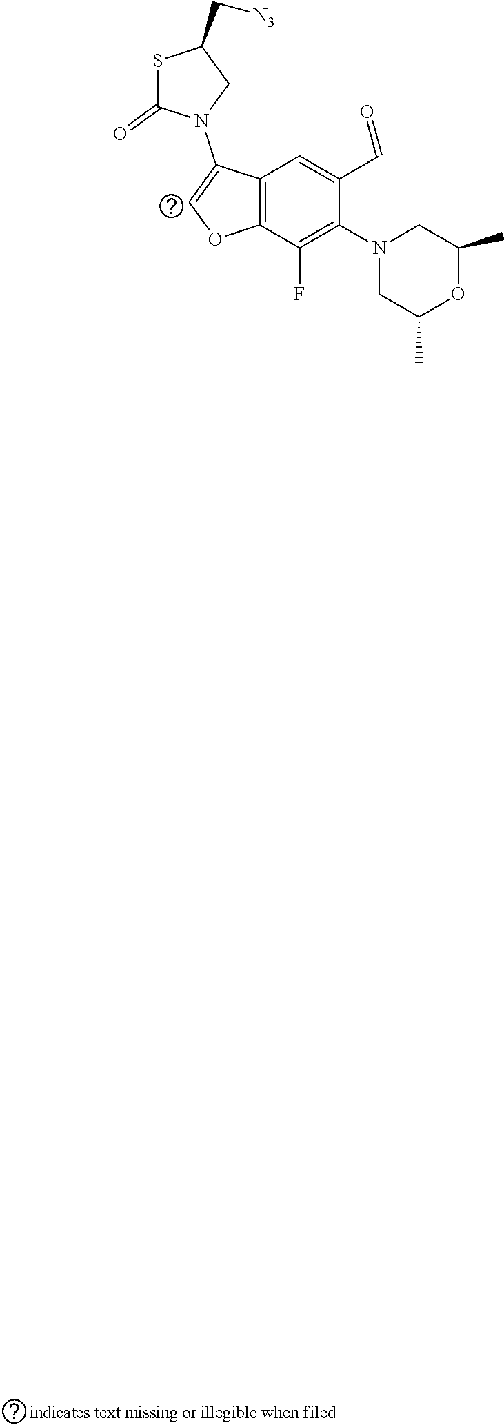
S1C(=O)N(C2=COC3=C2C=C(C=O)C(N2CC(C)OC(C)C2)=C3F)CC1C[N3]
